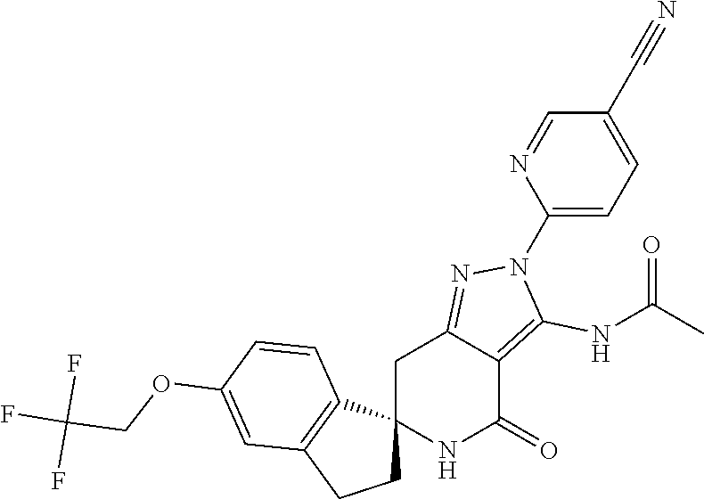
C12(NC(=O)C3=C(NC(C)=O)N(C4=CC=C(C#N)C=N4)N=C3C1)CCC1=C2C=CC(OCC(F)(F)F)=C1
